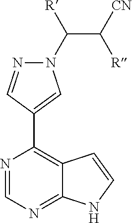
N1(C(C([R])[CN])[R])N=CC(C2=C3C(=NC=N2)NC=C3)=C1
